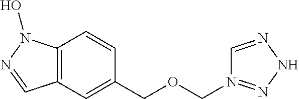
C12=C(C=C(COCN3=NNN=C3)C=C1)C=NN2O
